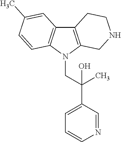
C12=C(N(CC(C3=CC=CN=C3)(C)O)C3=C1C=C(C)C=C3)CNCC2
